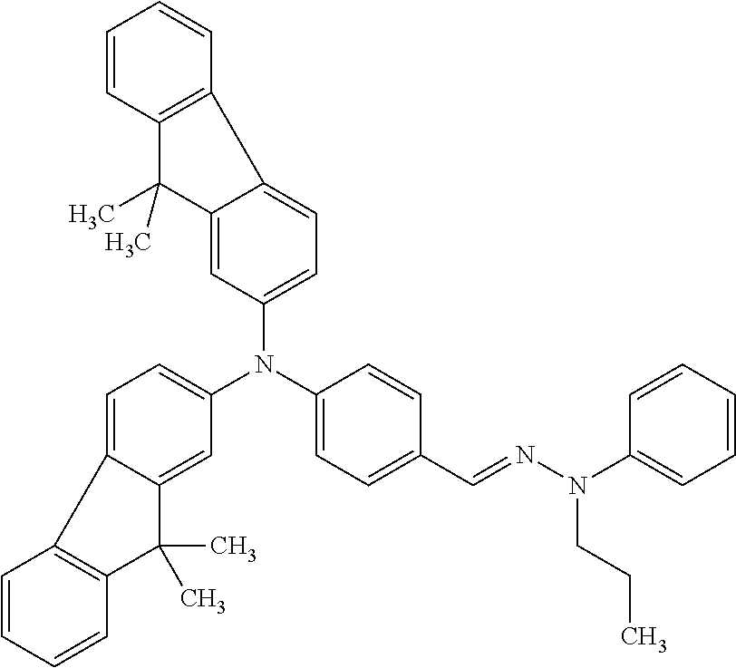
C1(N(C2=CC=C(C=NN(C3=CC=CC=C3)CCC)C=C2)C2=CC=C3C(=C2)C(C)(C)C2=C3C=CC=C2)=CC=C2C(=C1)C(C)(C)C1=C2C=CC=C1
